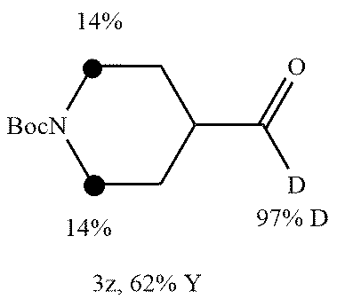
C1CC(C(=O)[D])CC[BocN]1
